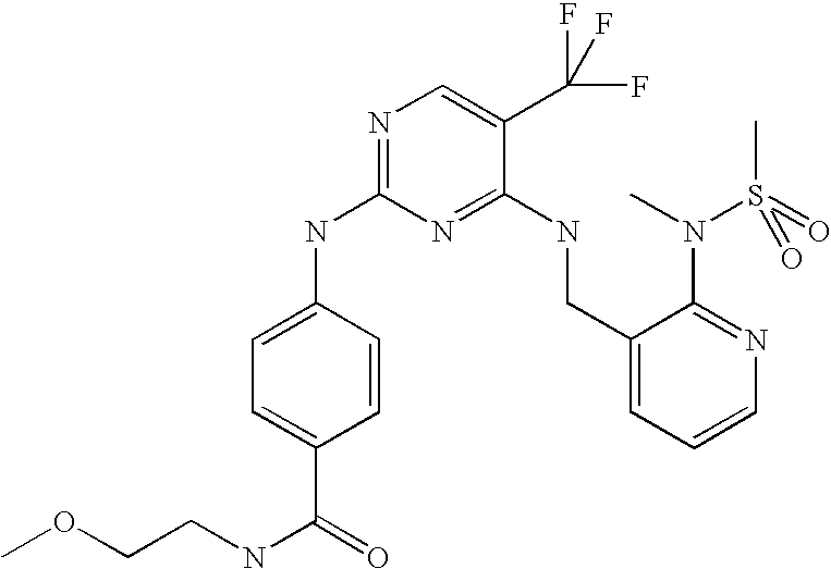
C1(NC2=NC=C(C(F)(F)F)C(NCC3=CC=CN=C3N(C)S(C)(=O)=O)=N2)=CC=C(C(=O)NCCOC)C=C1
